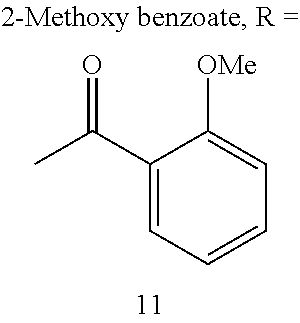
C1(C(C)=O)=CC=CC=C1[OMe]
